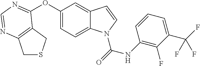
C1(OC2=NC=NC3=C2CSC3)=CC=C2C(=C1)C=CN2C(NC1=C(F)C(C(F)(F)F)=CC=C1)=O
